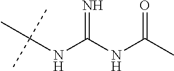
CC(NC(NC(C)=O)=N)(C)C
